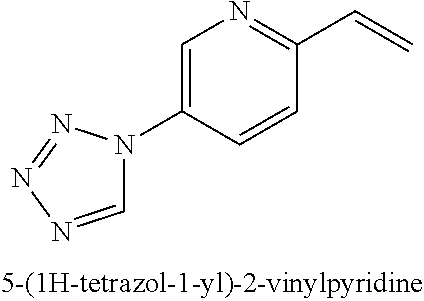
C1=C(N2C=NN=N2)C=CC(C=C)=N1
